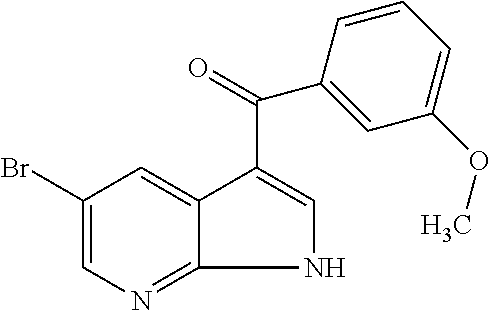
C1(Br)=CN=C2NC=C(C(=O)C3=CC(OC)=CC=C3)C2=C1
